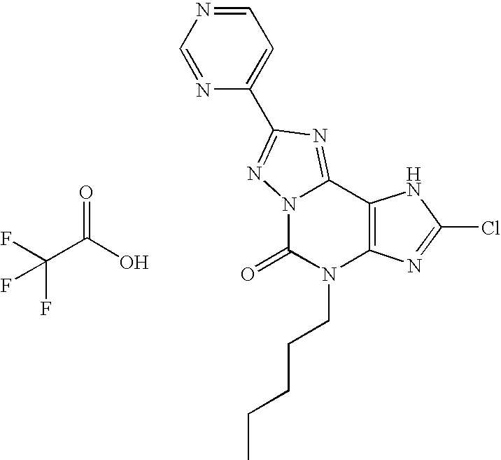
N12C(=NC(C3=CC=NC=N3)=N1)C1=C(N(CCCCC)C2=O)N=C(Cl)N1.FC(C(O)=O)(F)F
